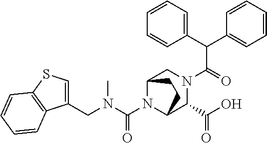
C(N1C2C(C(O)=O)N(C(=O)C(C3=CC=CC=C3)C3=CC=CC=C3)CC1CC2)(N(CC1=CSC2=C1C=CC=C2)C)=O
